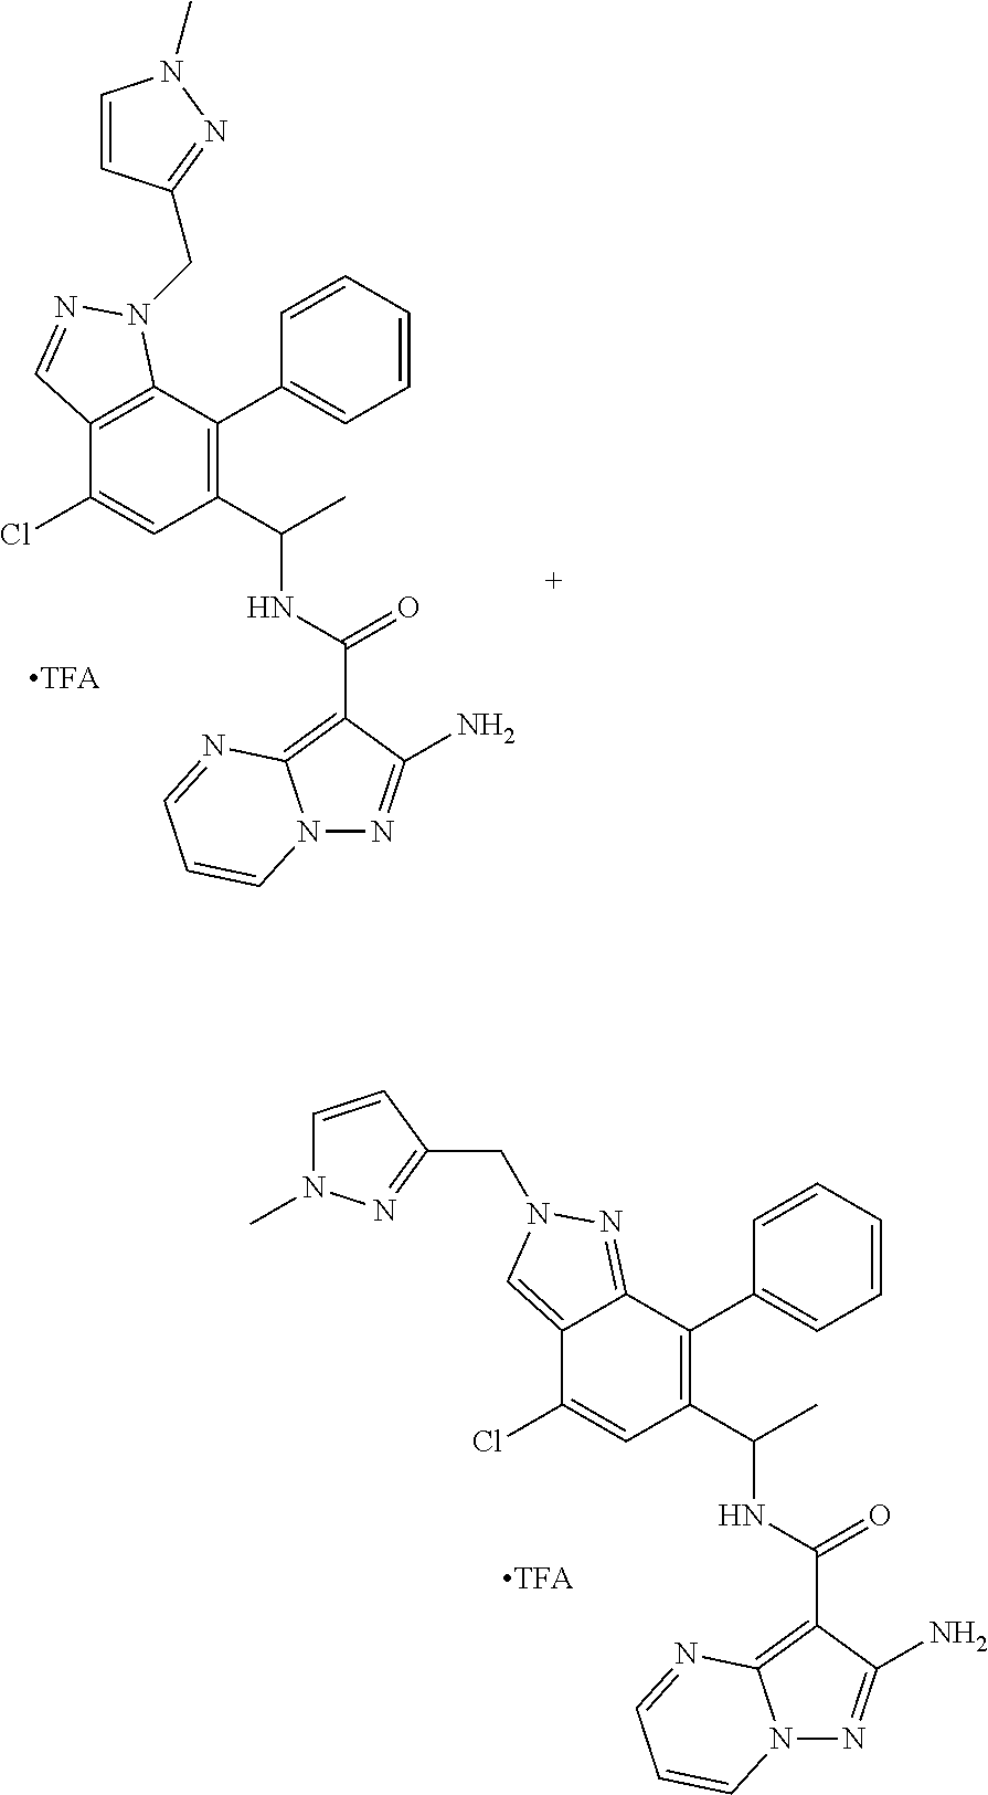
C1=CC=CC(C2=C(C(C)NC(=O)C3=C4N(N=C3N)C=CC=N4)C=C(Cl)C3=C2N(CC2=NN(C)C=C2)N=C3)=C1.C1=CC=CC(C2=C(C(C)NC(=O)C3=C4N(N=C3N)C=CC=N4)C=C(Cl)C3=CN(CC4=NN(C)C=C4)N=C23)=C1
